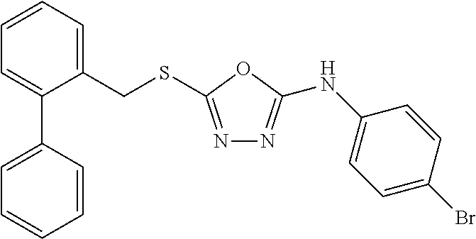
N1=C(SCC2=CC=CC=C2C2=CC=CC=C2)OC(NC2=CC=C(Br)C=C2)=N1
